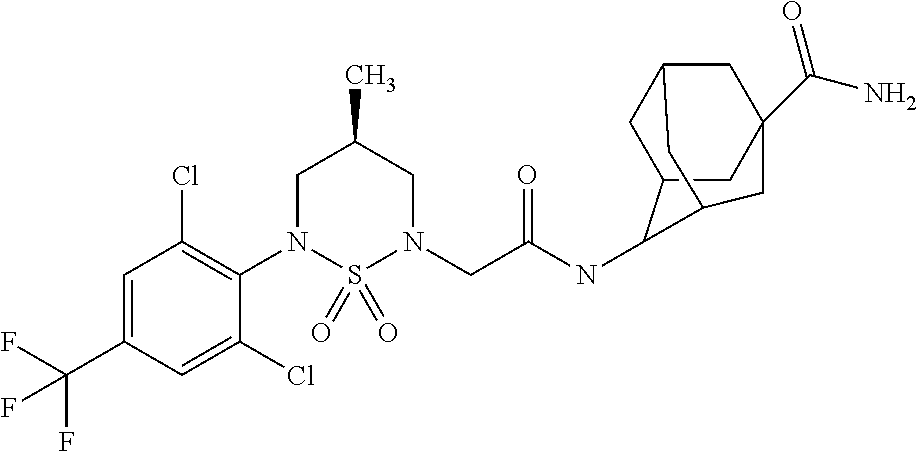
C1=C(C(F)(F)F)C=C(Cl)C(N2S(=O)(=O)N(CC(NC3C4CC5CC(C(=O)N)(CC3C5)C4)=O)CC(C)C2)=C1Cl
